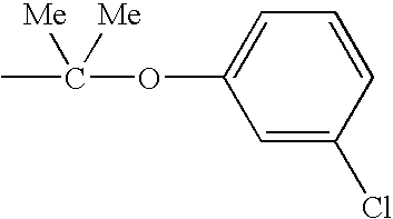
C1=C(Cl)C=CC=C1OC(C)([Me])[Me]
